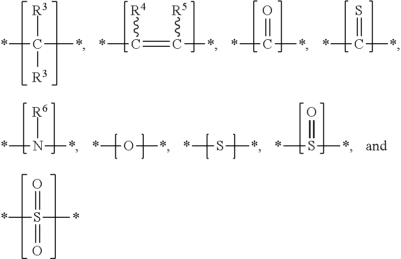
*S(*)(=O)=O.*C(*)([R3])[R3].*C(=C(*)[R5])[R4].*C(*)=O.*C(*)=S.*N(*)[R6].*O*.*S*.*S(*)=O
